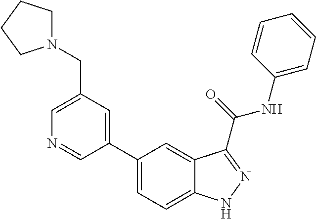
C1(CN2CCCC2)=CN=CC(C2=CC=C3C(=C2)C(C(NC2=CC=CC=C2)=O)=NN3)=C1
